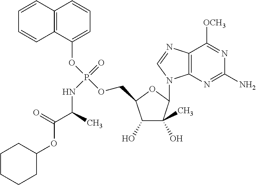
C1(O)C(C)(O)C(N2C3=C(N=C2)C([OCH3])=NC(N)=N3)OC1COP(OC1=CC=CC2=C1C=CC=C2)(=O)NC(C(OC1CCCCC1)=O)C
